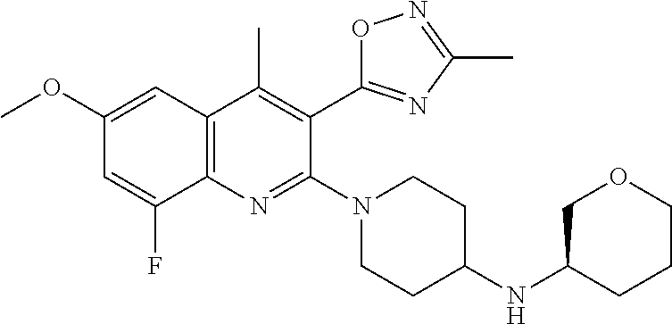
C1(OC)=CC2=C(C(F)=C1)N=C(N1CCC(NC3CCCOC3)CC1)C(C1=NC(C)=NO1)=C2C
